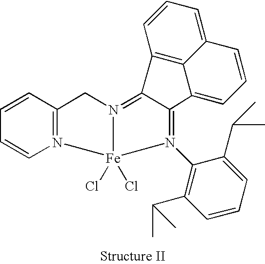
C1(C(C)C)=C(N2=C3C(=N4[Fe]2(Cl)(Cl)N2=C(C4)C=CC=C2)C2=C4C(=CC=C2)C=CC=C34)C(C(C)C)=CC=C1
